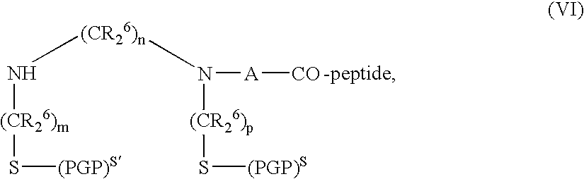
S([(PGP)S])[(CR26)m]N[(CR26)n]N([(CR26)p]S[(PGP)S])[A][CO]
